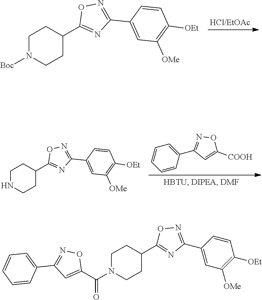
C1CC(C2=NC(C3=CC([OMe])=C([OEt])C=C3)=NO2)CCN1C(C1=CC(C2=CC=CC=C2)=NO1)=O.C1N([Boc])CCC(C2=NC(C3=CC([OMe])=C([OEt])C=C3)=NO2)C1.C1NCCC(C2=NC(C3=CC([OMe])=C([OEt])C=C3)=NO2)C1.C1=CC(C2=NOC([COOH])=C2)=CC=C1
